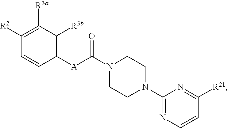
N1(C([A]C2=C([R3b])C([R3a])=C([R2])C=C2)=O)CCN(C2=NC=CC([R21])=N2)CC1
